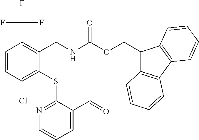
C1=CC(Cl)=C(SC2=NC=CC=C2C=O)C(CNC(OCC2C3=C(C4=C2C=CC=C4)C=CC=C3)=O)=C1C(F)(F)F
